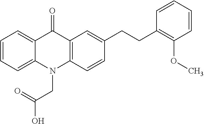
C12=C(C=C(CCC3=C(OC)C=CC=C3)C=C1)C(=O)C1=CC=CC=C1N2CC(=O)O
